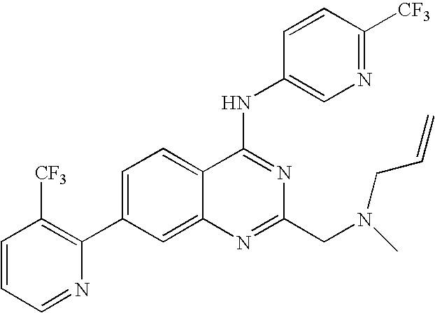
C1=CC=NC(C2=CC=C3C(=C2)N=C(CN(C)CC=C)N=C3NC2=CN=C([CF3])C=C2)=C1[CF3]
